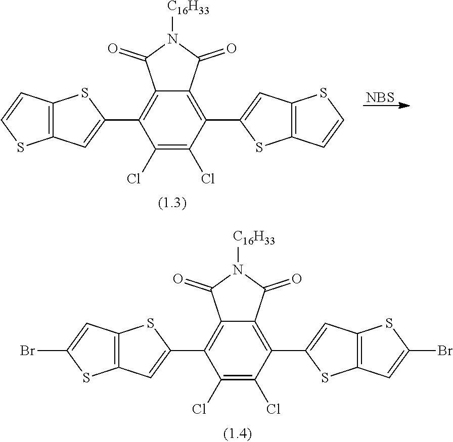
C1(Cl)=C(Cl)C(C2=CC3=C(S2)C=C(Br)S3)=C2C(=C1C1=CC3=C(S1)C=C(Br)S3)C(=O)N([C16H33])C2=O.C1(Cl)=C(Cl)C(C2=CC3=C(S2)C=CS3)=C2C(=C1C1=CC3=C(S1)C=CS3)C(=O)N([C16H33])C2=O.[NBS]
